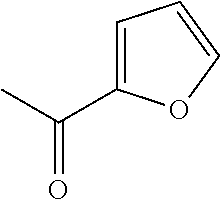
CC(=O)C1=CC=CO1
